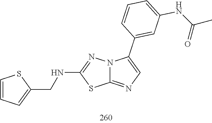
C1(NCC2=CC=CS2)=NN2C(=NC=C2C2=CC(NC(C)=O)=CC=C2)S1
